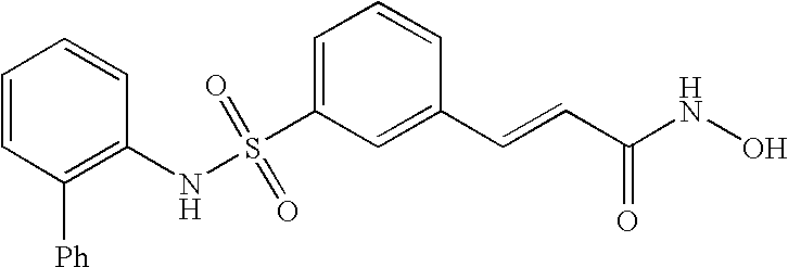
S(C1=CC=CC(C=CC(NO)=O)=C1)(NC1=C([Ph])C=CC=C1)(=O)=O
